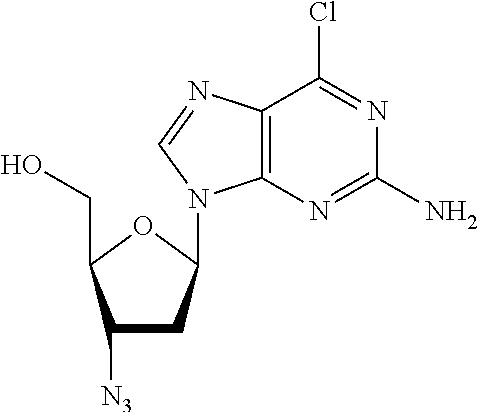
C1([N3])CC(N2C3=C(C(Cl)=NC(N)=N3)N=C2)OC1CO
